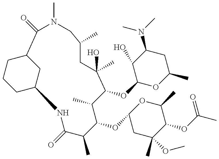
C1C2CC(CC1)C(=O)N(C)CC(C)CC(O)(C)C(OC1OC(C)CC(N(C)C)C1O)C(C)C(OC1CC(C)(OC)C(OC(C)=O)C(C)O1)C(C)C(=O)N2
